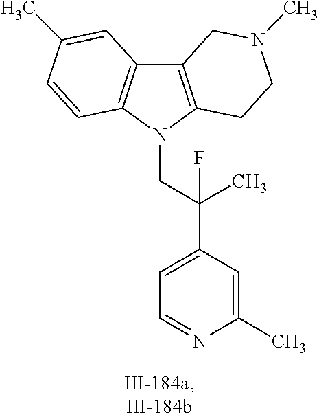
C12=C(N(CC(C3=CC=NC(C)=C3)(F)C)C3=C1C=C(C)C=C3)CCN(C)C2
